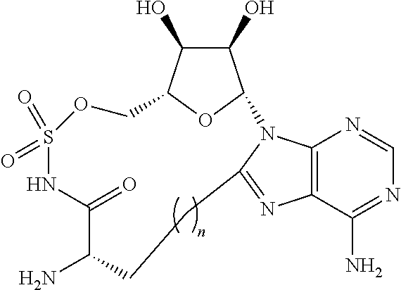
C12=C(C(N)=NC=N1)N=C1N2C2C(O)C(O)C(O2)COS(=O)(=O)NC(=O)C(N)CC1
